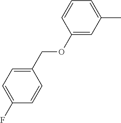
C1(OCC2=CC=C(F)C=C2)=CC(C)=CC=C1
